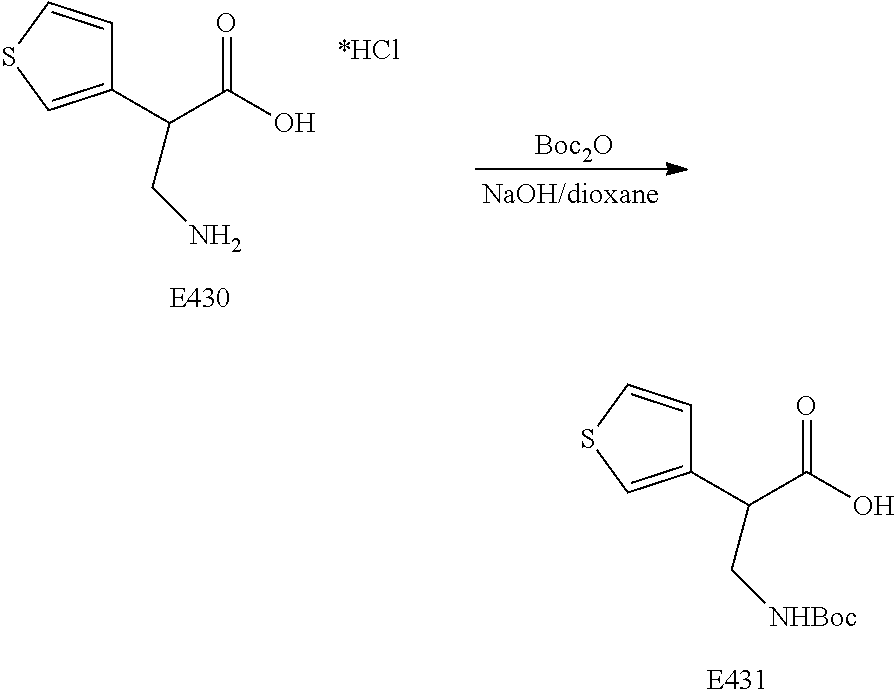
C1(C(C(O)=O)C[NHBoc])=CSC=C1.C1(C(C(O)=O)CN)=CSC=C1.[Boc2O]
